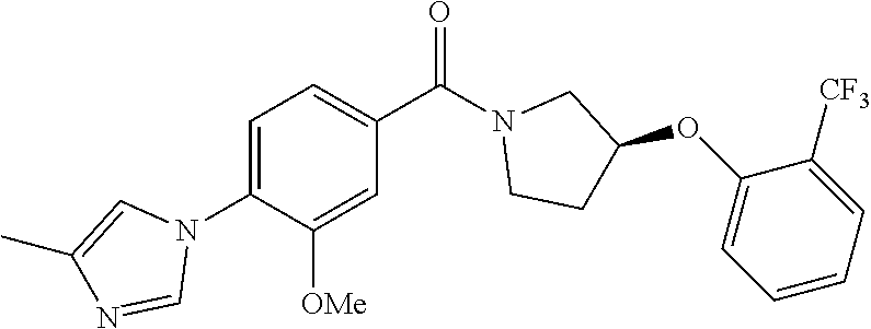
C1(N2C=C(C)N=C2)=CC=C(C(N2CCC(OC3=CC=CC=C3[CF3])C2)=O)C=C1[OMe]
